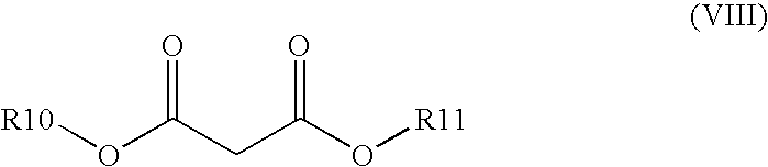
[R10]OC(CC(O[R11])=O)=O
